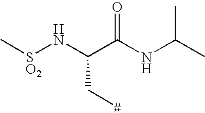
[SO2](NC(C(NC(C)C)=O)C[#])C
